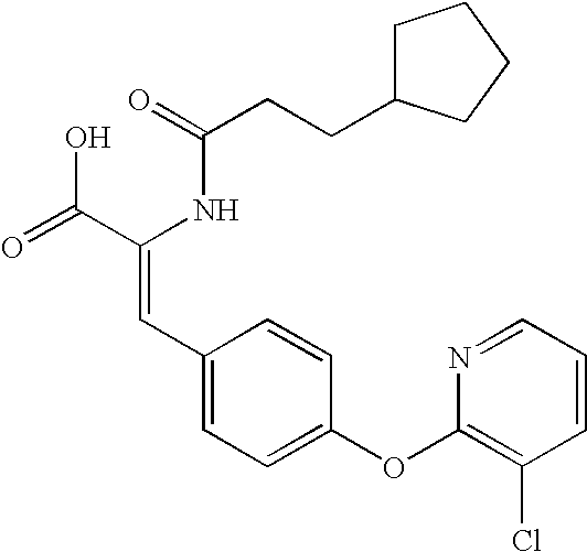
C(=O)(NC(C(=O)O)=CC1=CC=C(OC2=C(Cl)C=CC=N2)C=C1)CCC1CCCC1
